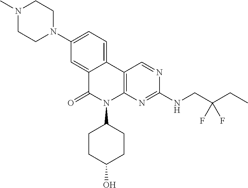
C12=CC(N3CCN(C)CC3)=CC=C1C1=C(N(C3CCC(O)CC3)C2=O)N=C(NCC(CC)(F)F)N=C1
